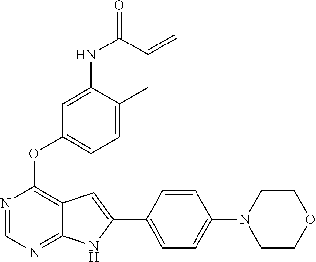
C1COCCN1C1=CC=C(C2=CC3=C(OC4=CC=C(C)C(NC(C=C)=O)=C4)N=CN=C3N2)C=C1
